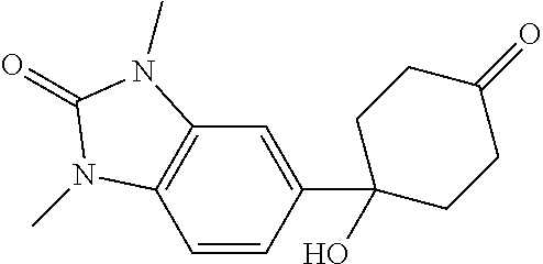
C12=C(C=CC(C3(O)CCC(=O)CC3)=C1)N(C)C(=O)N2C
